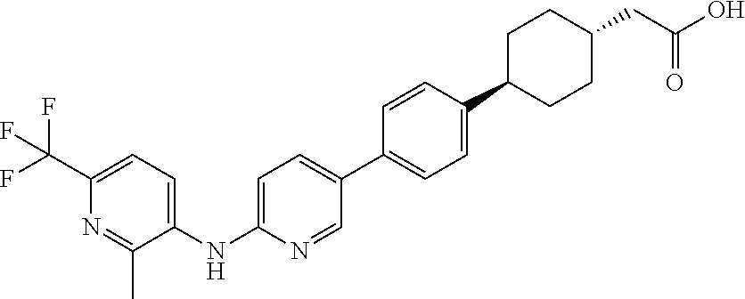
C1(C(F)(F)F)=CC=C(NC2=CC=C(C3=CC=C(C4CCC(CC(O)=O)CC4)C=C3)C=N2)C(C)=N1
